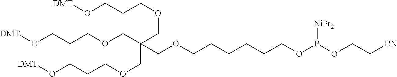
[DMT]OCCCOCC(COCCCCCCOP(OCC[CN])[NiPr2])(COCCCO[DMT])COCCCO[DMT]
